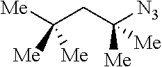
[Me]C(CC([N3])([Me])[Me])([Me])[Me]
